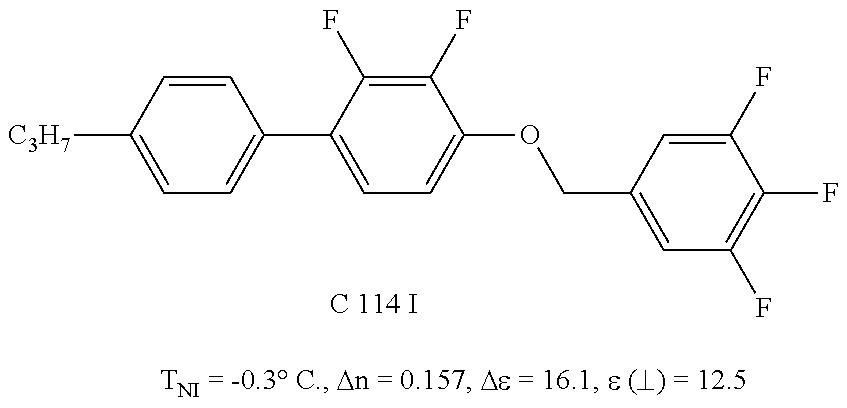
C1=C([C3H7])C=CC(C2=CC=C(OCC3=CC(F)=C(F)C(F)=C3)C(F)=C2F)=C1
